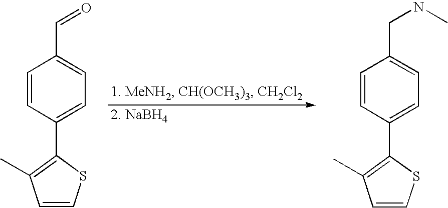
C1=CC(C2=C(C)C=CS2)=CC=C1C=O.C1=CC(C2=C(C)C=CS2)=CC=C1CNC
